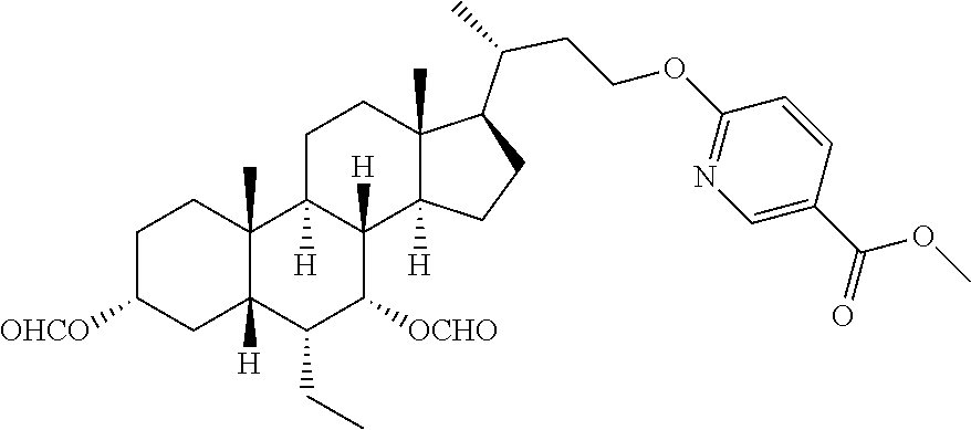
C1(CC)C([OCHO])C2([H])C([H])(C3(C)C1([H])CC([OHCO])CC3)CCC1(C)C(C(CCOC3=NC=C(C(=O)OC)C=C3)C)CCC12[H]
